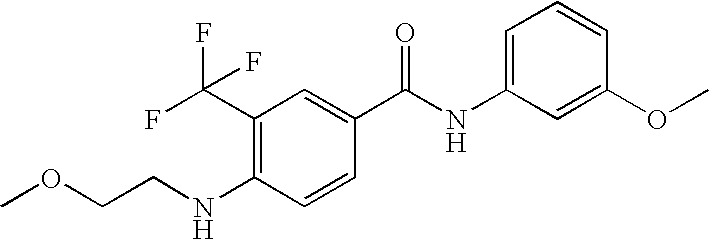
C1=C(NC(C2=CC(C(F)(F)F)=C(NCCOC)C=C2)=O)C=C(OC)C=C1
